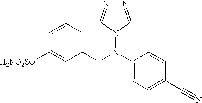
C1=CC=C(CN(C2=CC=C(C#N)C=C2)N2C=NN=C2)C=C1[H2NO2SO]
